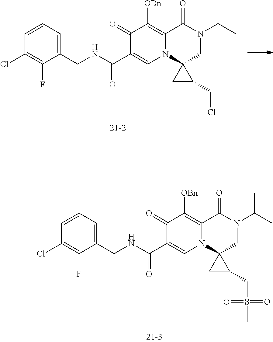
C1=CC=C(CNC(C2=CN3C(=C([OBn])C2=O)C(=O)N(C(C)C)CC32CC2CCl)=O)C(F)=C1Cl.C1=CC=C(CNC(C2=CN3C(=C([OBn])C2=O)C(=O)N(C(C)C)CC32CC2CS(C)(=O)=O)=O)C(F)=C1Cl
